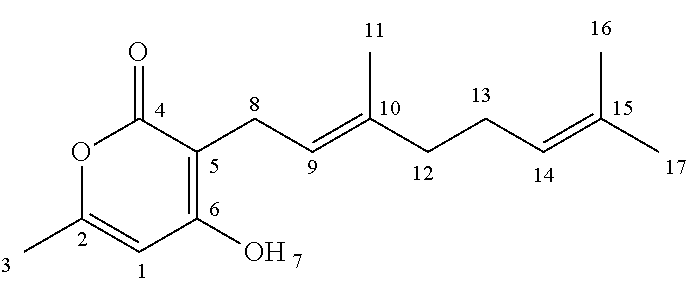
C(C=C(CCC=C(C)C)C)C1=C(O)C=C(C)OC1=O
